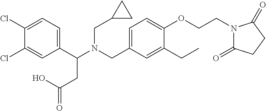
C1(C(N(CC2=CC=C(OCCN3C(=O)CCC3=O)C(CC)=C2)CC2CC2)CC(=O)O)=CC=C(Cl)C(Cl)=C1
